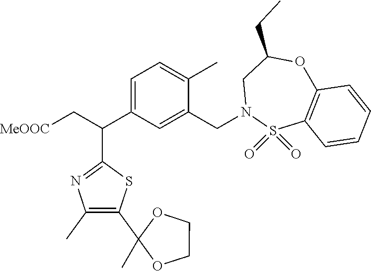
C1=C(C(C2=NC(C)=C(C3(C)OCCO3)S2)C[MeOOC])C=C(CN2S(=O)(=O)C3=C(OC(CC)C2)C=CC=C3)C(C)=C1
